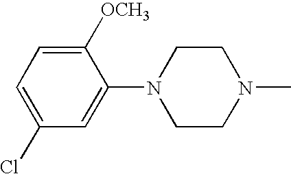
C1([OCH3])=CC=C(Cl)C=C1N1CCN(C)CC1
